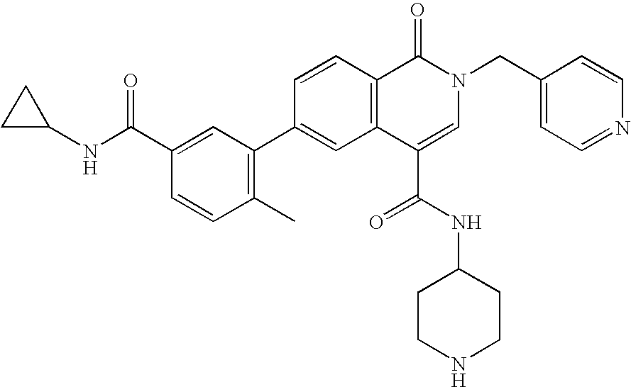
C1=C(C(NC2CC2)=O)C=CC(C)=C1C1=CC2=C(C=C1)C(=O)N(CC1=CC=NC=C1)C=C2C(NC1CCNCC1)=O
